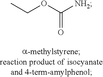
CCOC([NH2])=O
